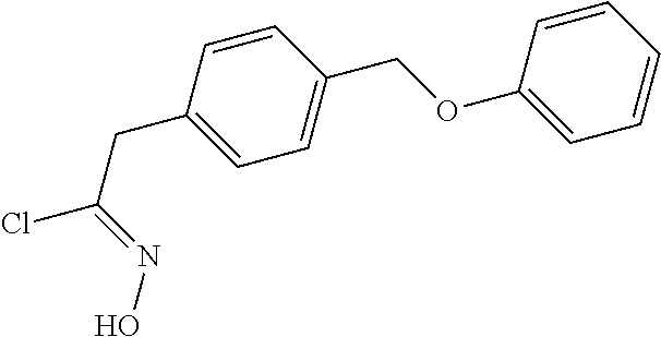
C(CC1=CC=C(COC2=CC=CC=C2)C=C1)(Cl)=NO
